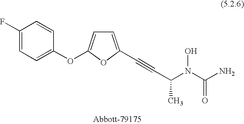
C1(F)=CC=C(OC2=CC=C(C#CC(C)N(O)C(=O)N)O2)C=C1
